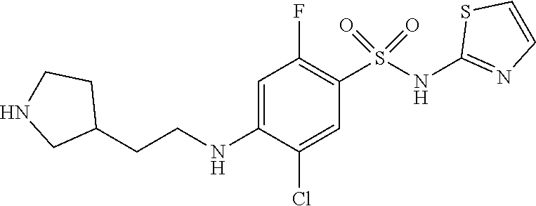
C1=C(NCCC2CCNC2)C(Cl)=CC(S(NC2=NC=CS2)(=O)=O)=C1F
